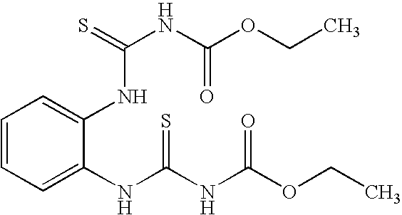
C1=CC=C(NC(=S)NC(=O)OCC)C(NC(NC(=O)OCC)=S)=C1
